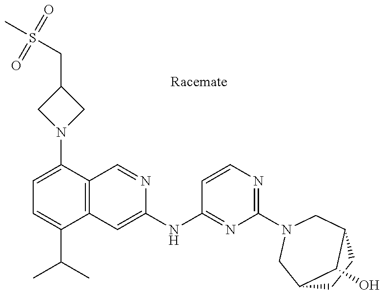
C1=C(N2CC(CS(C)(=O)=O)C2)C2=C(C(C(C)C)=C1)C=C(NC1=NC(N3CC4CCC(C3)C4O)=NC=C1)N=C2
